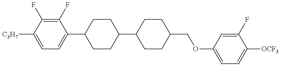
C1=C([C3H7])C(F)=C(F)C(C2CCC(C3CCC(COC4=CC=C([OCF3])C(F)=C4)CC3)CC2)=C1
